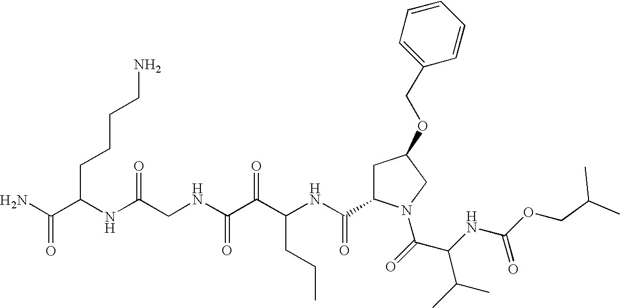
O(C(NC(C(=O)N1CC(OCC2=CC=CC=C2)CC1C(NC(C(C(NCC(NC(CCCCN)C(N)=O)=O)=O)=O)CCC)=O)C(C)C)=O)CC(C)C
